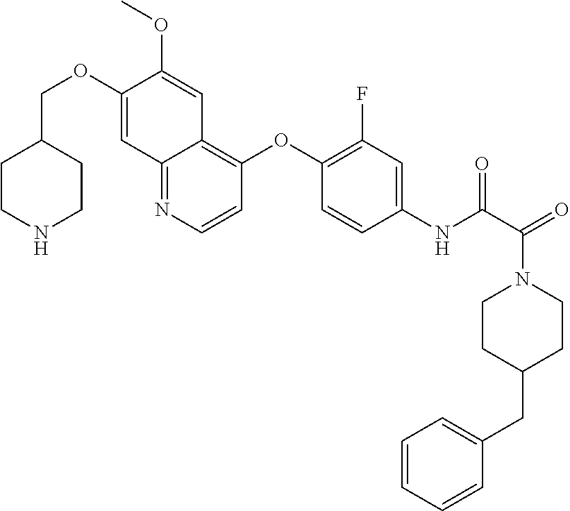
C(OC1=CC2=NC=CC(OC3=C(F)C=C(NC(=O)C(N4CCC(CC5=CC=CC=C5)CC4)=O)C=C3)=C2C=C1OC)C1CCNCC1
